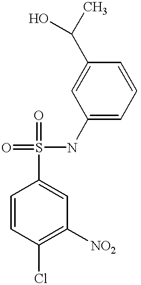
C1=CC(Cl)=C([NO2])C=C1S(=O)(=O)NC1=CC=CC(C(C)O)=C1
